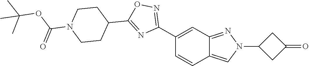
C1(C2=NOC(C3CCN(C(=O)OC(C)(C)C)CC3)=N2)=CC2=NN(C3CC(=O)C3)C=C2C=C1
